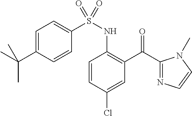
C1(C(C2=C(NS(C3=CC=C(C(C)(C)C)C=C3)(=O)=O)C=CC(Cl)=C2)=O)=NC=CN1C
